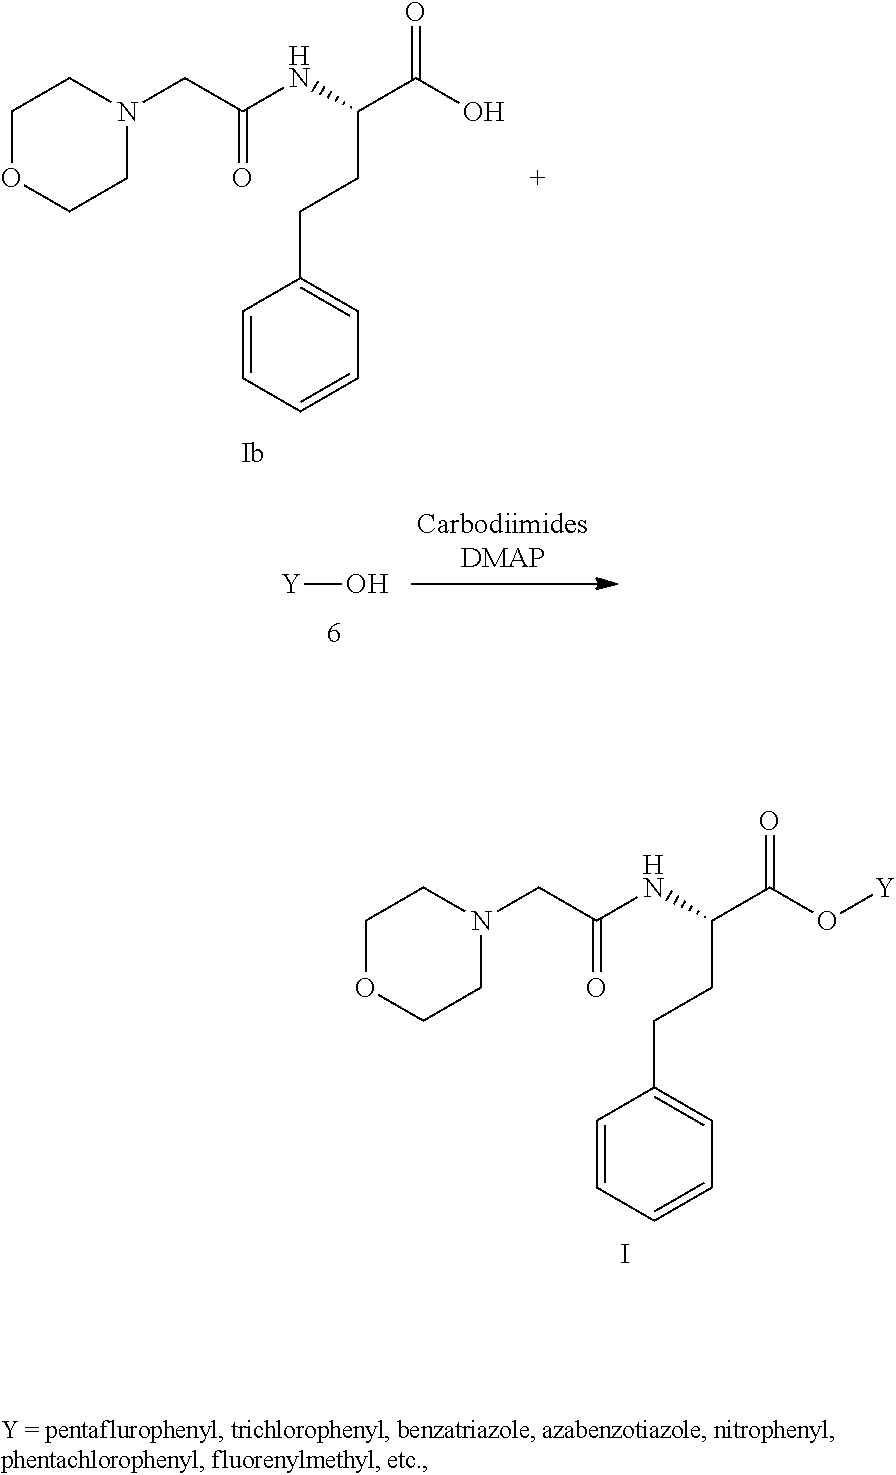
C1OCCN(CC(=O)NC(CCC2=CC=CC=C2)C(O)=O)C1.[Y]O.C1OCCN(CC(=O)NC(CCC2=CC=CC=C2)C(O[Y])=O)C1.I
